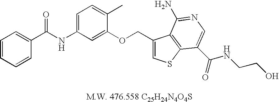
C1=CC=CC(C(NC2=CC=C(C)C(OCC3=CSC4=C3C(N)=NC=C4C(NCCO)=O)=C2)=O)=C1
